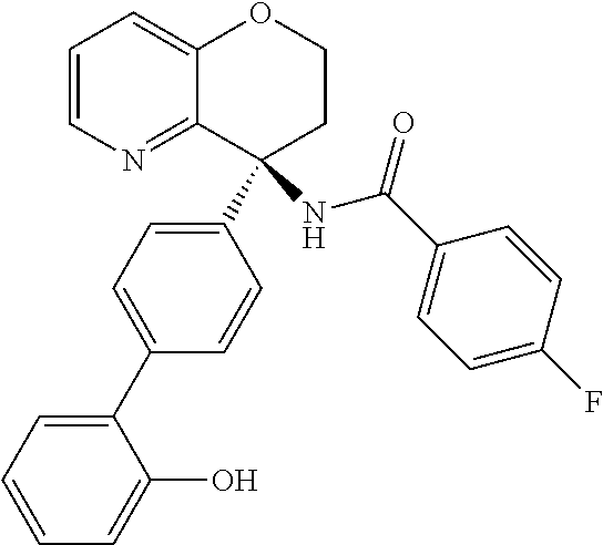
C1=CN=C2C(=C1)OCCC2(C1=CC=C(C2=CC=CC=C2O)C=C1)NC(C1=CC=C(F)C=C1)=O
